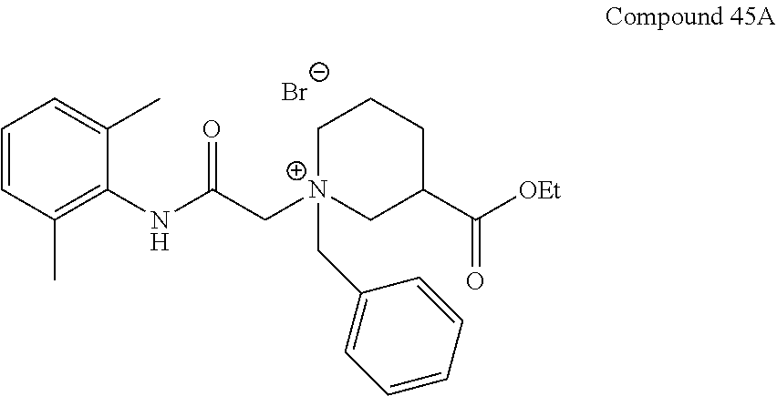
C1=CC(C)=C(NC(=O)C[N+]2(CC3=CC=CC=C3)CC(C([OEt])=O)CCC2)C(C)=C1.[Br-]
